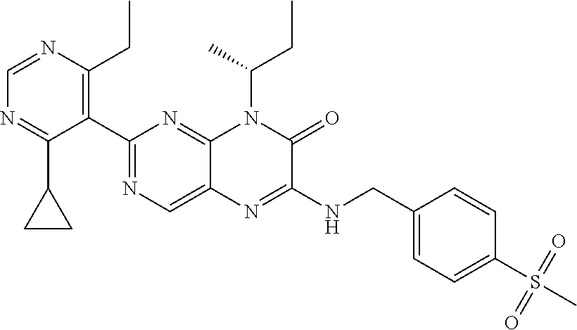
C1=NC(CC)=C(C2=NC=C3C(=N2)N(C(C)CC)C(=O)C(NCC2=CC=C(S(C)(=O)=O)C=C2)=N3)C(C2CC2)=N1
